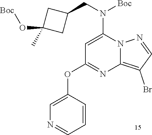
C1=C(N(CC2CC(O[Boc])(C)C2)[Boc])N2C(=C(Br)C=N2)N=C1OC1=CN=CC=C1
